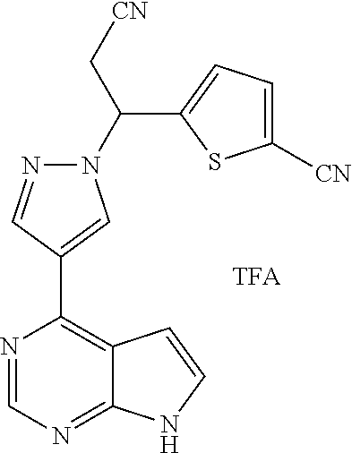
N1(C(C[CN])C2=CC=C([CN])S2)N=CC(C2=C3C(=NC=N2)NC=C3)=C1
